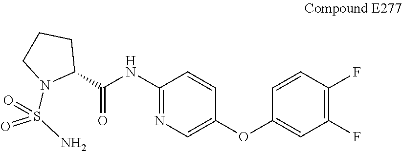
C1(C(NC2=NC=C(OC3=CC(F)=C(F)C=C3)C=C2)=O)CCCN1S(N)(=O)=O
